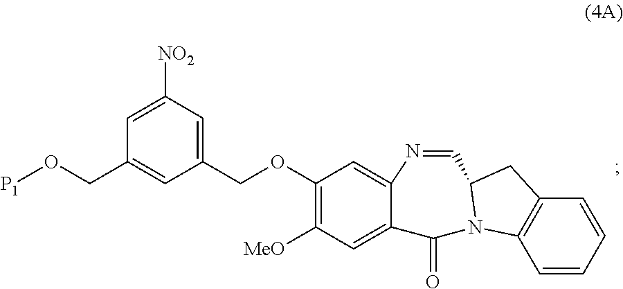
C(C1=CC(COC2=C([MeO])C=C3C(=C2)N=CC2N(C3=O)C3=C(C2)C=CC=C3)=CC([NO2])=C1)O[P1]
